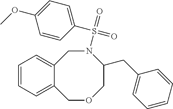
C12=CC=CC=C1COCC(CC1=CC=CC=C1)N(S(=O)(=O)C1=CC=C(OC)C=C1)C2
